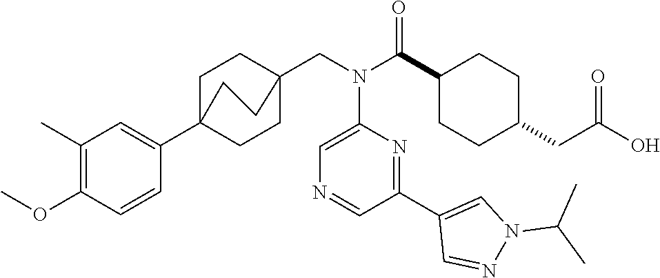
C1(C(N(CC23CCC(C4=CC(C)=C(OC)C=C4)(CC2)CC3)C2=CN=CC(C3=CN(C(C)C)N=C3)=N2)=O)CCC(CC(O)=O)CC1
